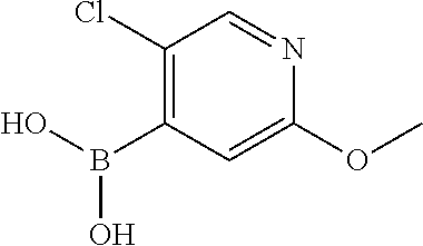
C1(Cl)=C(B(O)O)C=C(OC)N=C1
